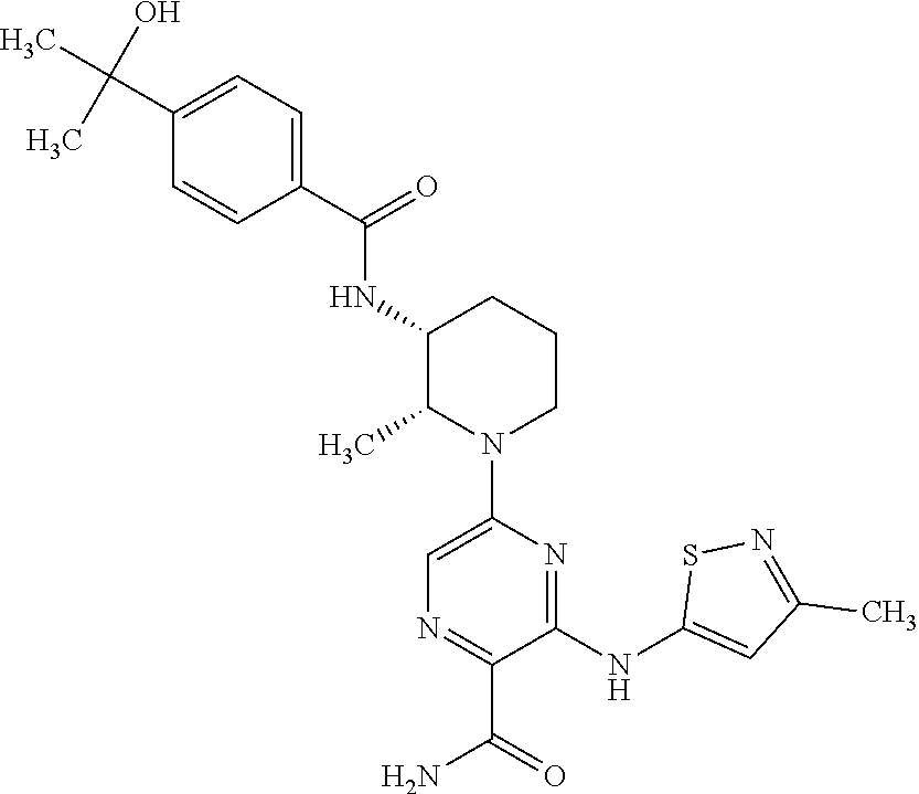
C1(NC2=CC(C)=NS2)=NC(N2CCCC(NC(C3=CC=C(C(C)(O)C)C=C3)=O)C2C)=CN=C1C(=O)N
